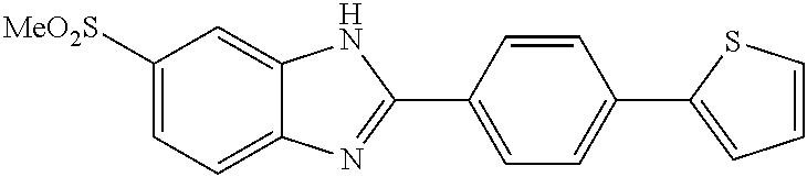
C1([MeO2S])=CC=C2C(=C1)NC(C1=CC=C(C3=CC=CS3)C=C1)=N2
